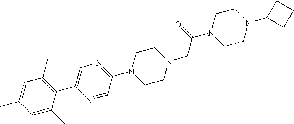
C1(C)=CC(C)=C(C2=CN=C(N3CCN(CC(N4CCN(C5CCC5)CC4)=O)CC3)C=N2)C(C)=C1
